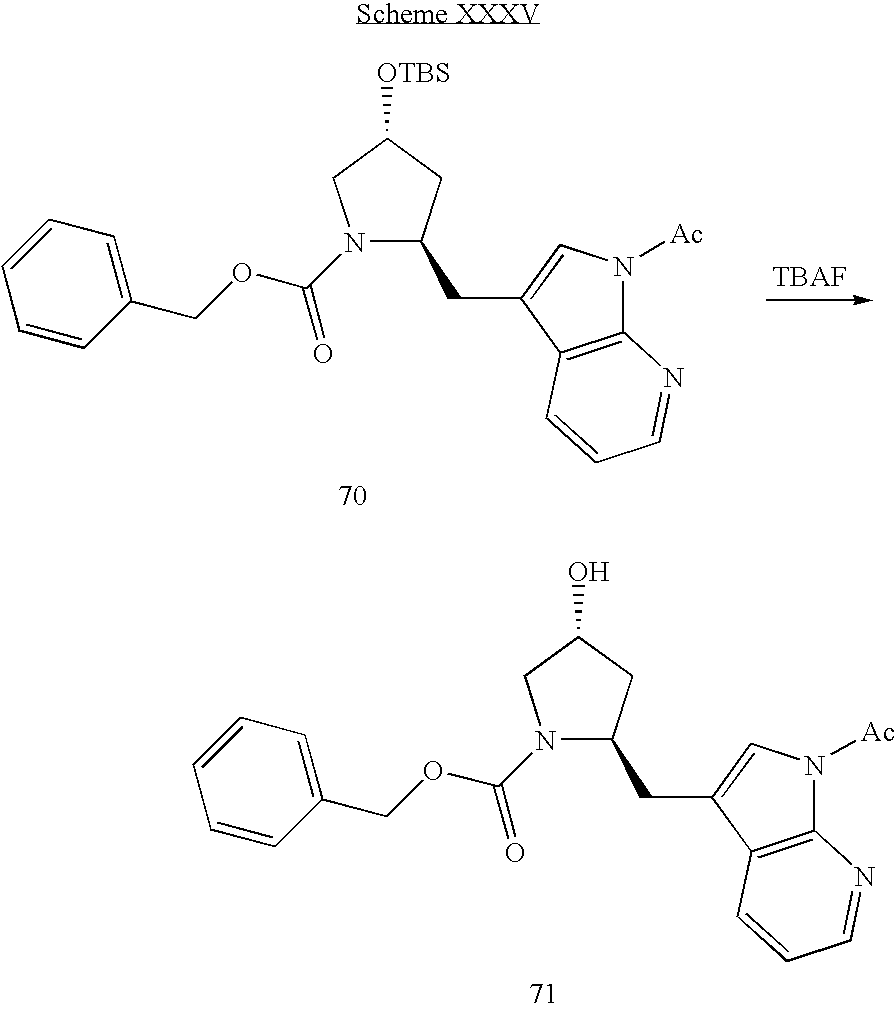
N1(C(OCC2=CC=CC=C2)=O)C(CC2=CN([Ac])C3=C2C=CC=N3)CC(O)C1.N1(C(OCC2=CC=CC=C2)=O)C(CC2=CN([Ac])C3=C2C=CC=N3)CC([OTBS])C1
